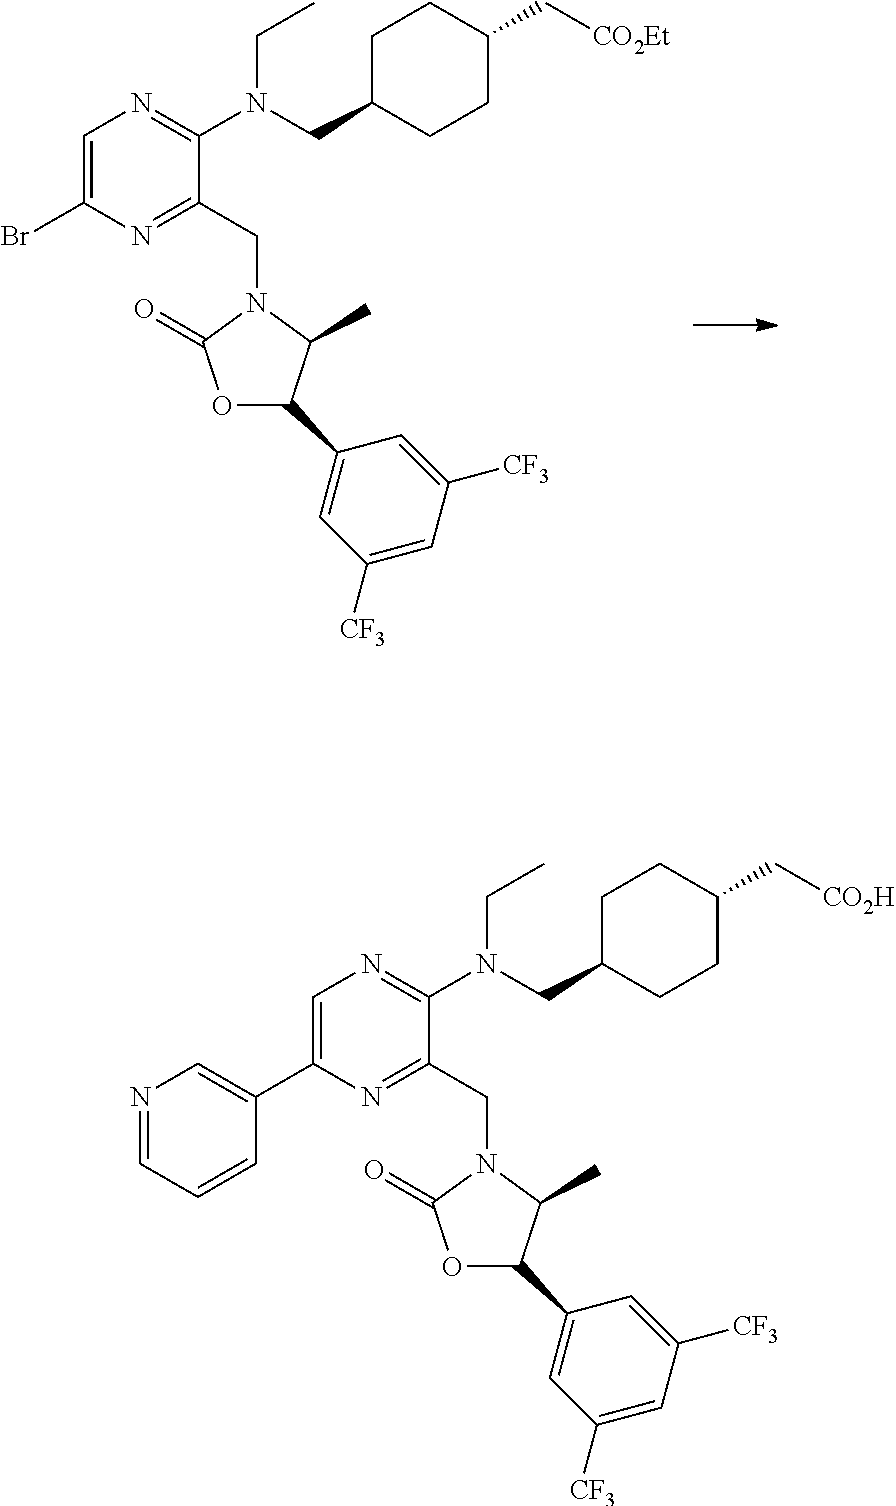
C1=C(Br)N=C(CN2C(C)C(C3=CC([CF3])=CC([CF3])=C3)OC2=O)C(N(CC)CC2CCC(C[CO2Et])CC2)=N1.C1=C(C2=CN=CC=C2)N=C(CN2C(C)C(C3=CC([CF3])=CC([CF3])=C3)OC2=O)C(N(CC)CC2CCC(C[CO2H])CC2)=N1
